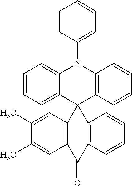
C1=CC(N2C3=C(C=CC=C3)C3(C4=CC=CC=C24)C2=C(C=C(C)C(C)=C2)C(=O)C2=C3C=CC=C2)=CC=C1
